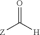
O=C([H])[Z]
